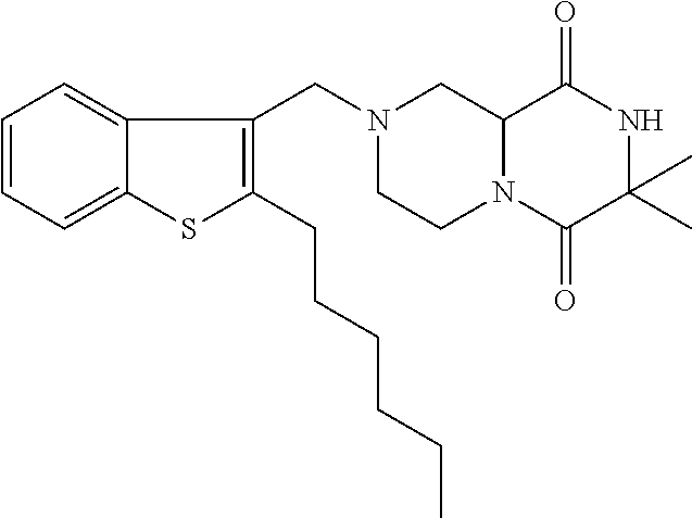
C12N(C(=O)C(C)(C)NC1=O)CCN(CC1=C(CCCCCC)SC3=CC=CC=C13)C2
